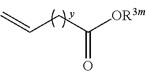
C=CCC([OR3m])=O
